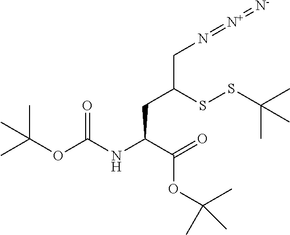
C(C(=O)OC(C)(C)C)(CC(CN=[N+]=[N-])SSC(C)(C)C)NC(OC(C)(C)C)=O
